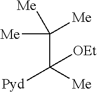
C(C([Me])([Me])[Me])([Me])([Pyd])[OEt]
